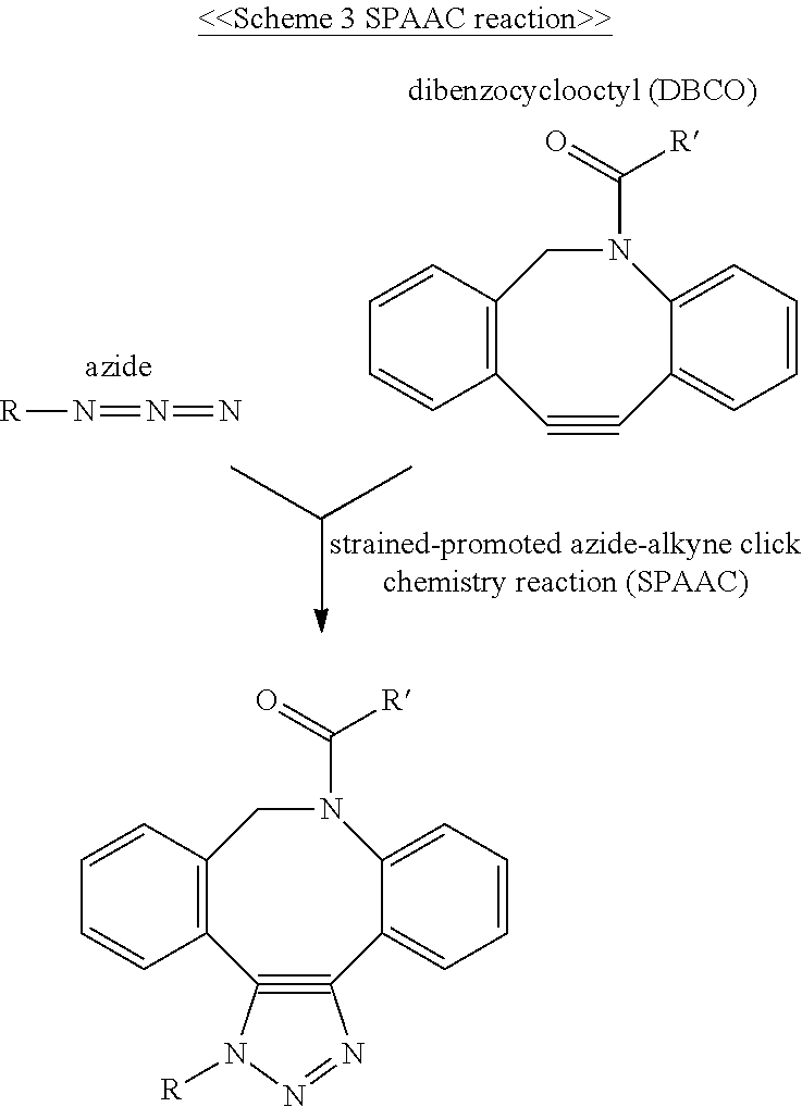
[R]N=N=N.C12=C(C=CC=C1)CN(C(=O)[R])C1=CC=CC=C1C#C2.C12=C(C=CC=C1)CN(C(=O)[R])C1=CC=CC=C1C1#C2N([R])N=N1
